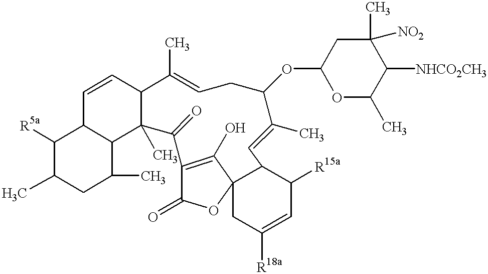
C1([R5a])C(C)CC(C)C2C1C=CC1C2(C)C(=O)C2=C(O)C3(OC2=O)CC([R18a])=CC([R15a])C3C=C(C)C(OC2OC(C)C([NHCO2CH3])C(C)([NO2])C2)CC=C1C
